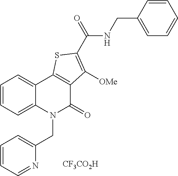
C1=CC=C2C(=C1)C1=C(C(=O)N2CC2=CC=CC=N2)C([OMe])=C(C(NCC2=CC=CC=C2)=O)S1.[CF3CO2H]
